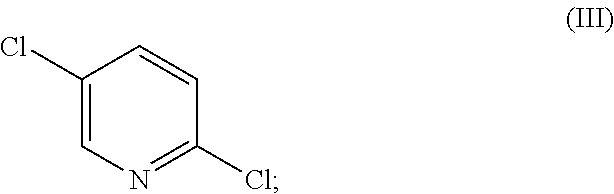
C1(Cl)=CN=C(Cl)C=C1
